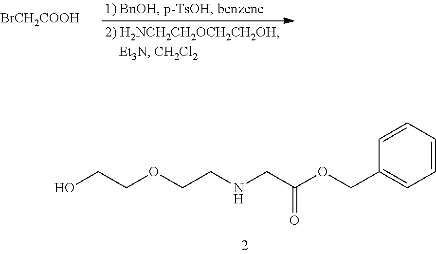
[BrCH2COOH].OCCOCCNCC(OCC1=CC=CC=C1)=O
